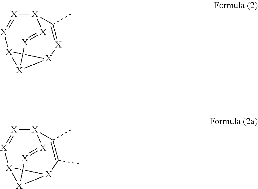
[X]1=[X][X]2[X]3[X]=C(C)[X]1[X]=[X][X]23.[X]1=[X][X]2[X]3C(C)=C(C)[X]1[X]=[X][X]23
